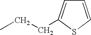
CCCC1=CC=CS1
